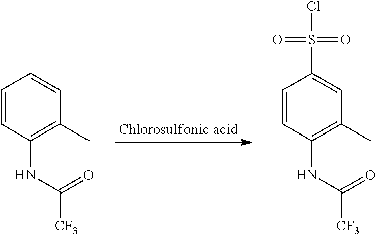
C1=CC(NC([CF3])=O)=C(C)C=C1S(Cl)(=O)=O.C1=CC(NC([CF3])=O)=C(C)C=C1
